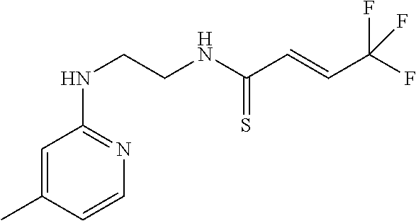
C1=C(C)C=CN=C1NCCNC(C=CC(F)(F)F)=S
